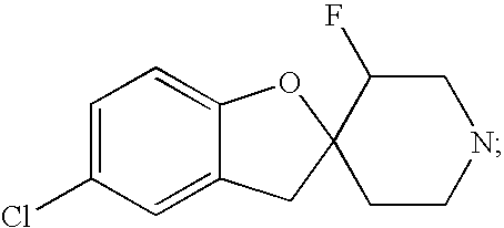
C1=C(Cl)C=C2C(=C1)OC1(C2)CCNCC1F
